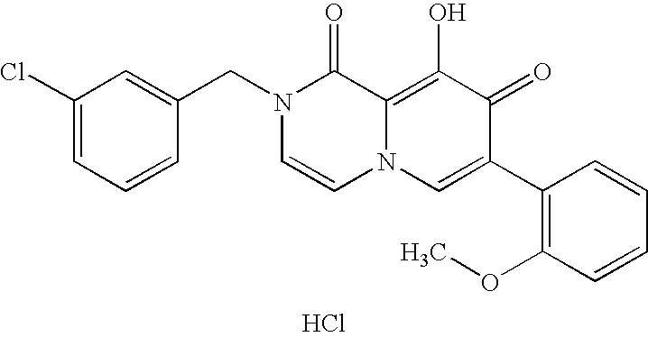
Cl.C1(Cl)=CC=CC(CN2C=CN3C(=C(O)C(=O)C(C4=C(OC)C=CC=C4)=C3)C2=O)=C1
